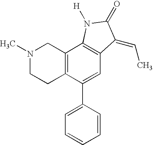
N1(C)CCC2=C(C1)C1=C(C=C2C2=CC=CC=C2)C(=CC)C(=O)N1[H]
